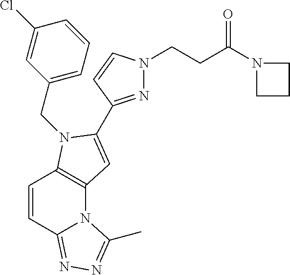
ClC1=CC(CN2C3=C(N4C(=NN=C4C)C=C3)C=C2C2=NN(CCC(N3CCC3)=O)C=C2)=CC=C1
